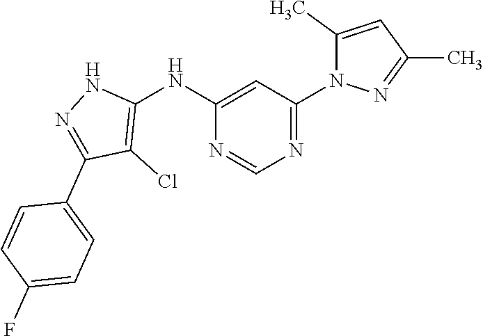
C1(NC2=C(Cl)C(C3=CC=C(F)C=C3)=NN2)=CC(N2C(C)=CC(C)=N2)=NC=N1
